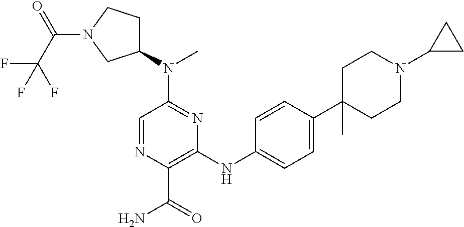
C1=NC(C(=O)N)=C(NC2=CC=C(C3(C)CCN(C4CC4)CC3)C=C2)N=C1N(C1CCN(C(C(F)(F)F)=O)C1)C
